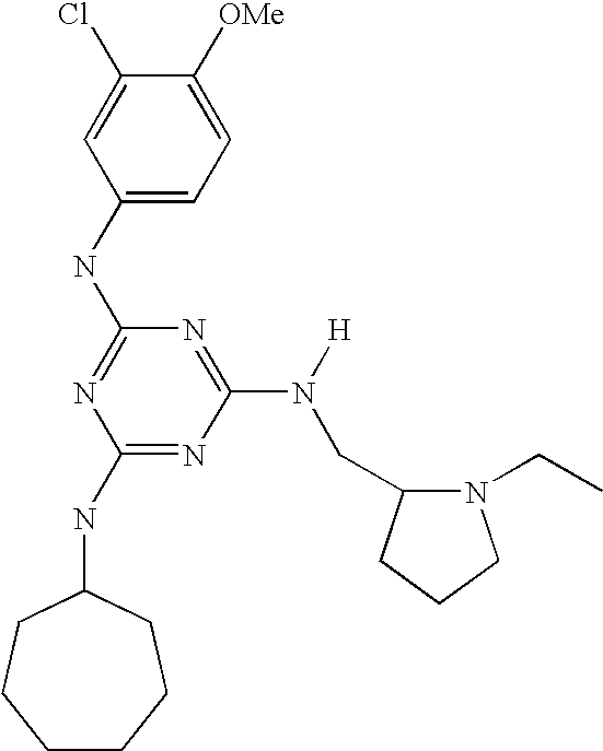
C1(NC2=NC(NC3CCCCCC3)=NC(N(CC3N(CC)CCC3)[H])=N2)=CC=C([OMe])C(Cl)=C1
